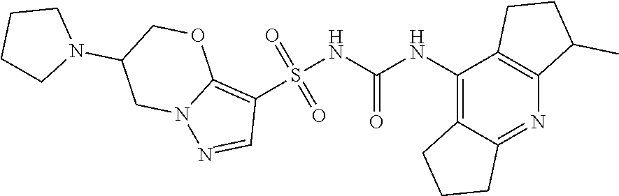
S(NC(NC1=C2C(=NC3=C1CCC3C)CCC2)=O)(C1=C2N(N=C1)CC(N1CCCC1)CO2)(=O)=O
